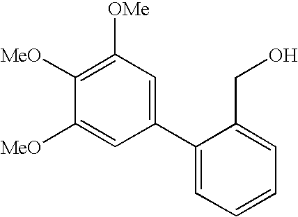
C1([MeO])=CC(C2=CC=CC=C2CO)=CC([OMe])=C1[MeO]
